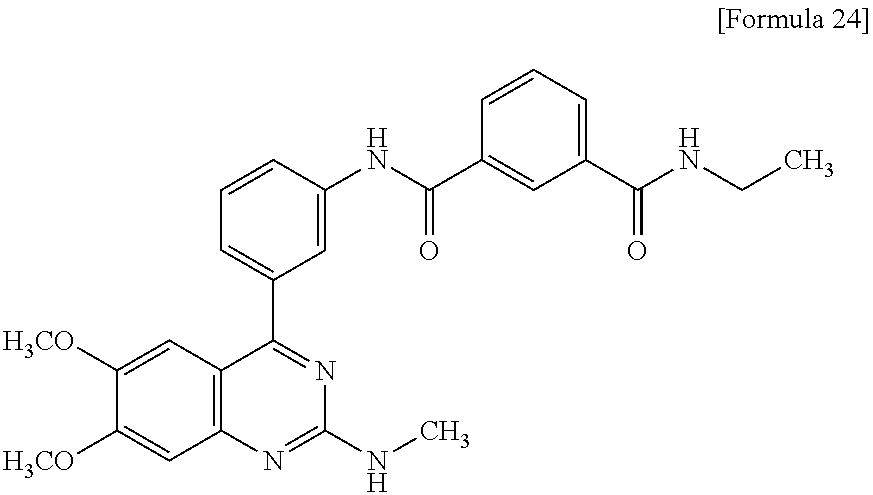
C1([H3CO])=CC2=C(C=C1[H3CO])N=C(NC)N=C2C1=CC=CC(NC(C2=CC(C(=O)NCC)=CC=C2)=O)=C1
